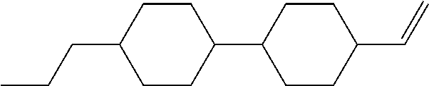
C1CC(C=C)CCC1C1CCC(CCC)CC1
